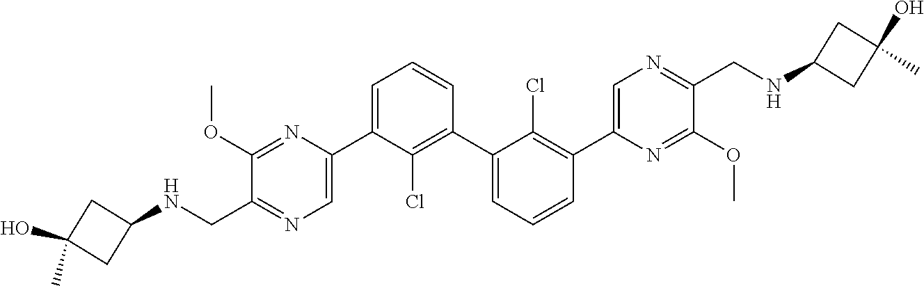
C1(C2=CN=C(CNC3CC(O)(C)C3)C(OC)=N2)=CC=CC(C2=CC=CC(C3=CN=C(CNC4CC(C)(O)C4)C(OC)=N3)=C2Cl)=C1Cl
